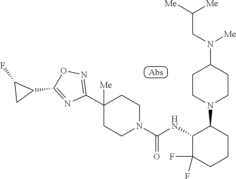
C1([Me])(C2=NOC(C3C(F)C3)=N2)CCN(C(NC2C(N3CCC(N([Me])CC([Me])[Me])CC3)CCCC2(F)F)=O)CC1
